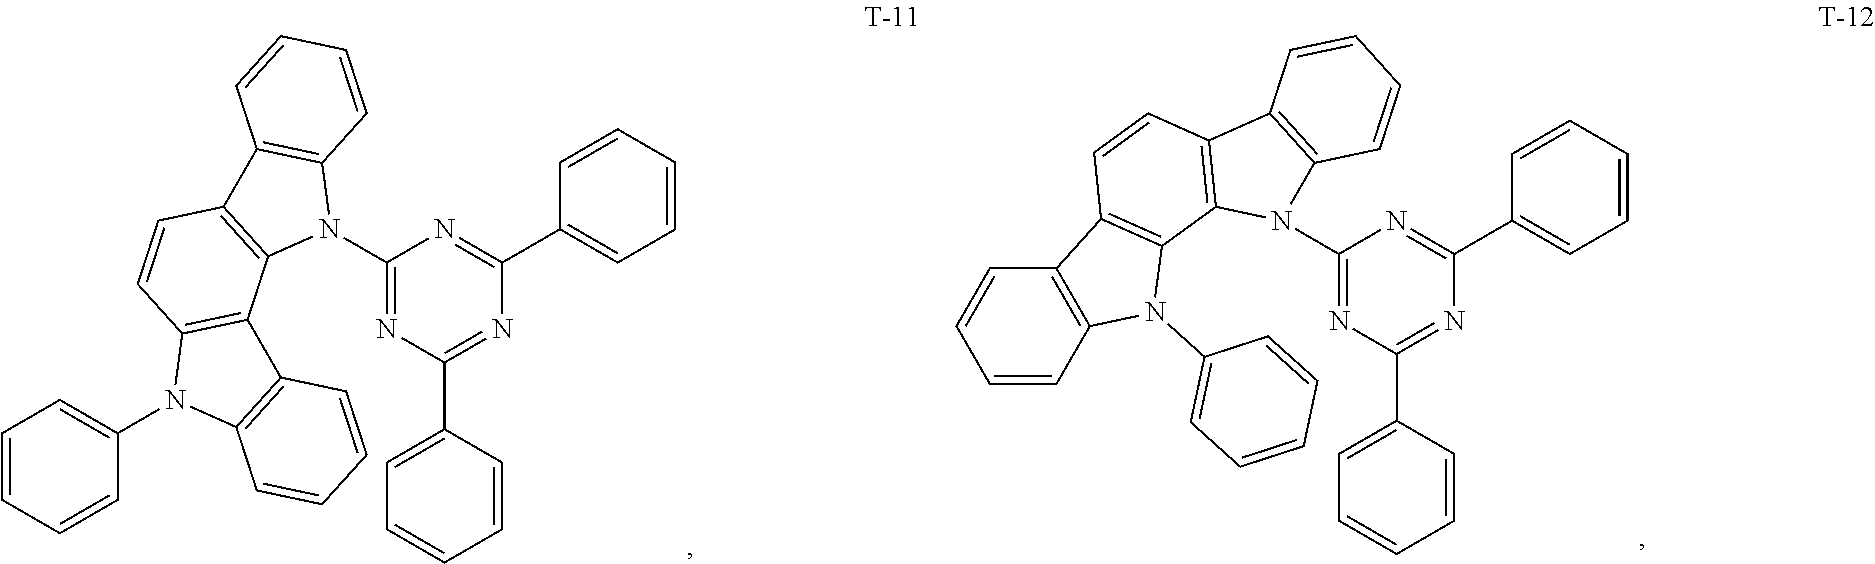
C1(N2C3=C(C4=C2C2=C(C=C4)N(C4=CC=CC=C4)C4=C2C=CC=C4)C=CC=C3)=NC(C2=CC=CC=C2)=NC(C2=CC=CC=C2)=N1.C1(N2C3=C(C4=C2C2=C(C=C4)C4=C(N2C2=CC=CC=C2)C=CC=C4)C=CC=C3)=NC(C2=CC=CC=C2)=NC(C2=CC=CC=C2)=N1
